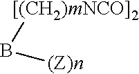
B([(Z)n])[[(CH2)mNCO]2]
